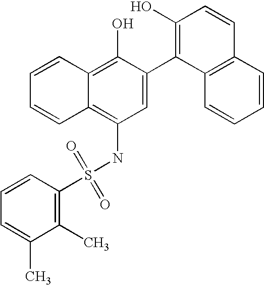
C1=CC(S(NC2=C3C(=C(O)C(C4=C(O)C=CC5=C4C=CC=C5)=C2)C=CC=C3)(=O)=O)=C(C)C(C)=C1
